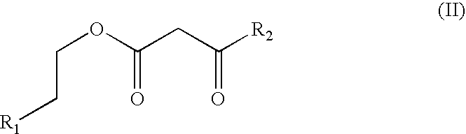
C(OC(CC([R2])=O)=O)C[R1]
